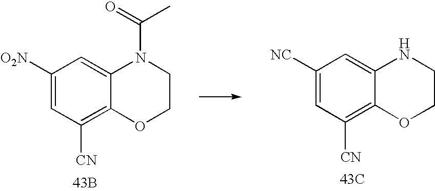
C1=C([O2N])C=C2C(=C1[CN])OCCN2C(=O)C.[43B].C1=C([NC])C=C2C(=C1[CN])OCCN2.[43C]
